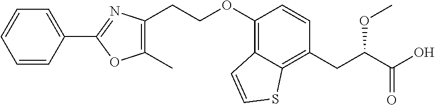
C1(C)=C(CCOC2=C3C(=C(CC(C(O)=O)OC)C=C2)SC=C3)N=C(C2=CC=CC=C2)O1
